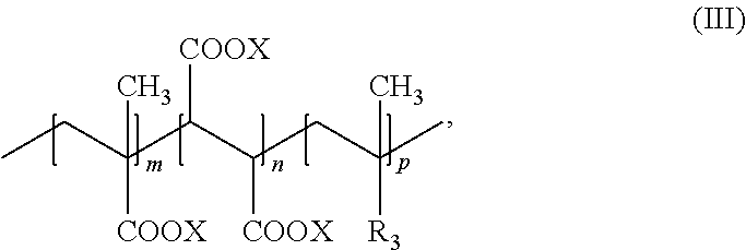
CCC(C(C(CC(C)([R3])C)[COOX])[COOX])([COOX])C
